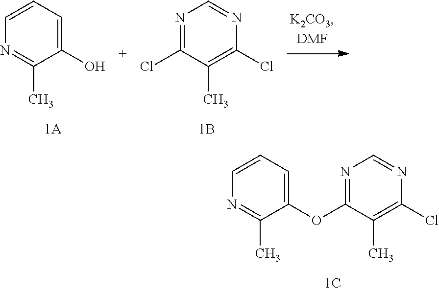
C1(O)=CC=CN=C1C.C1(Cl)=C(C)C(Cl)=NC=N1.C1(OC2=NC=NC(Cl)=C2C)=CC=CN=C1C
